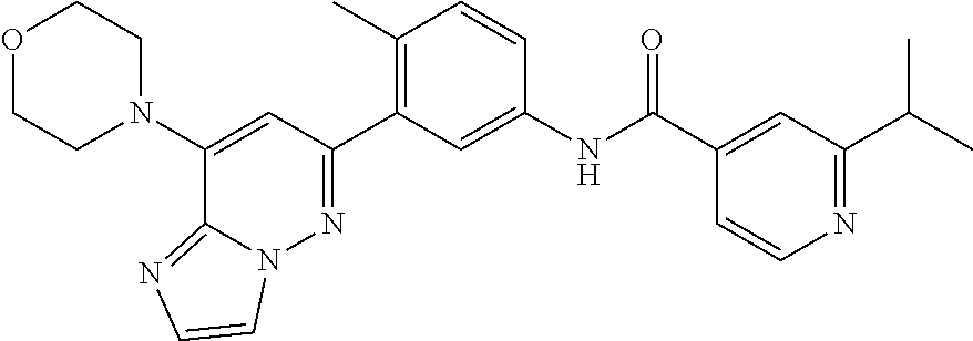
O1CCN(C2=CC(C3=C(C)C=CC(NC(C4=CC(C(C)C)=NC=C4)=O)=C3)=NN3C2=NC=C3)CC1
